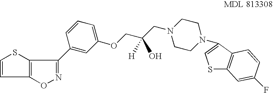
O1N=C(C2=CC(OCC(CN3CCN(C4=CSC5=C4C=CC(F)=C5)CC3)(O)[H])=CC=C2)C2=C1C=CS2
